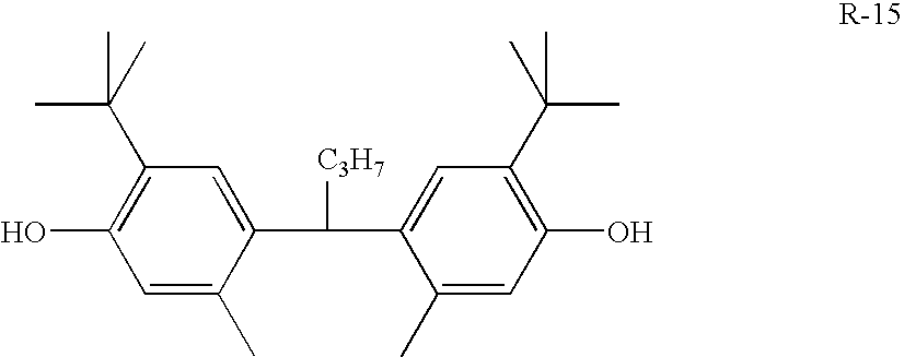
C1=C(C)C(C([C3H7])C2=CC(C(C)(C)C)=C(O)C=C2C)=CC(C(C)(C)C)=C1O
